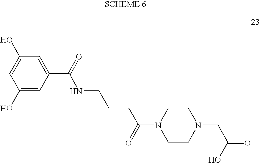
C1(O)=CC(C(=O)NCCCC(N2CCN(CC(=O)O)CC2)=O)=CC(O)=C1
